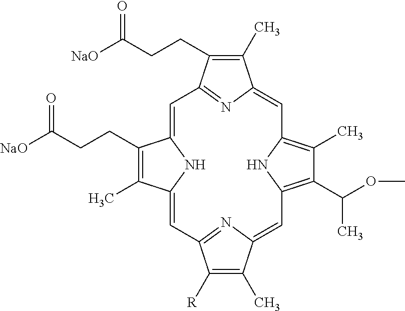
C1(CCC([NaO])=O)=C(C)C2=CC3=NC(=CC4=C(C(C)OC)C(C)=C(N4)C=C4C(C)=C(CCC([NaO])=O)C(=N4)C=C1N2)C(C)=C3[R]
